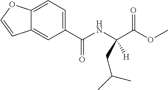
C1(C(NC(C(OC)=O)(CC(C)C)[H])=O)=CC=C2C(=C1)C=CO2
